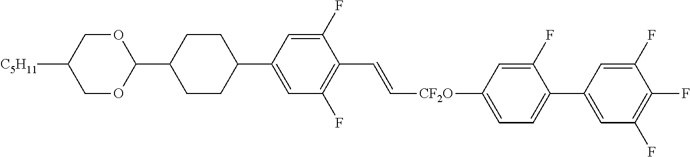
O1CC([C5H11])COC1C1CCC(C2=CC(F)=C(C=C[CF2O]C3=CC=C(C4=CC(F)=C(F)C(F)=C4)C(F)=C3)C(F)=C2)CC1
